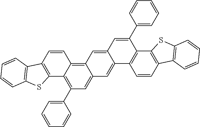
C1(C2=C3C(=C4C(=C2)C=C2C(=C4)C=C(C4=CC=CC=C4)C4=C2C=CC2=C4SC4=C2C=CC=C4)C=CC2=C3SC3=C2C=CC=C3)=CC=CC=C1
